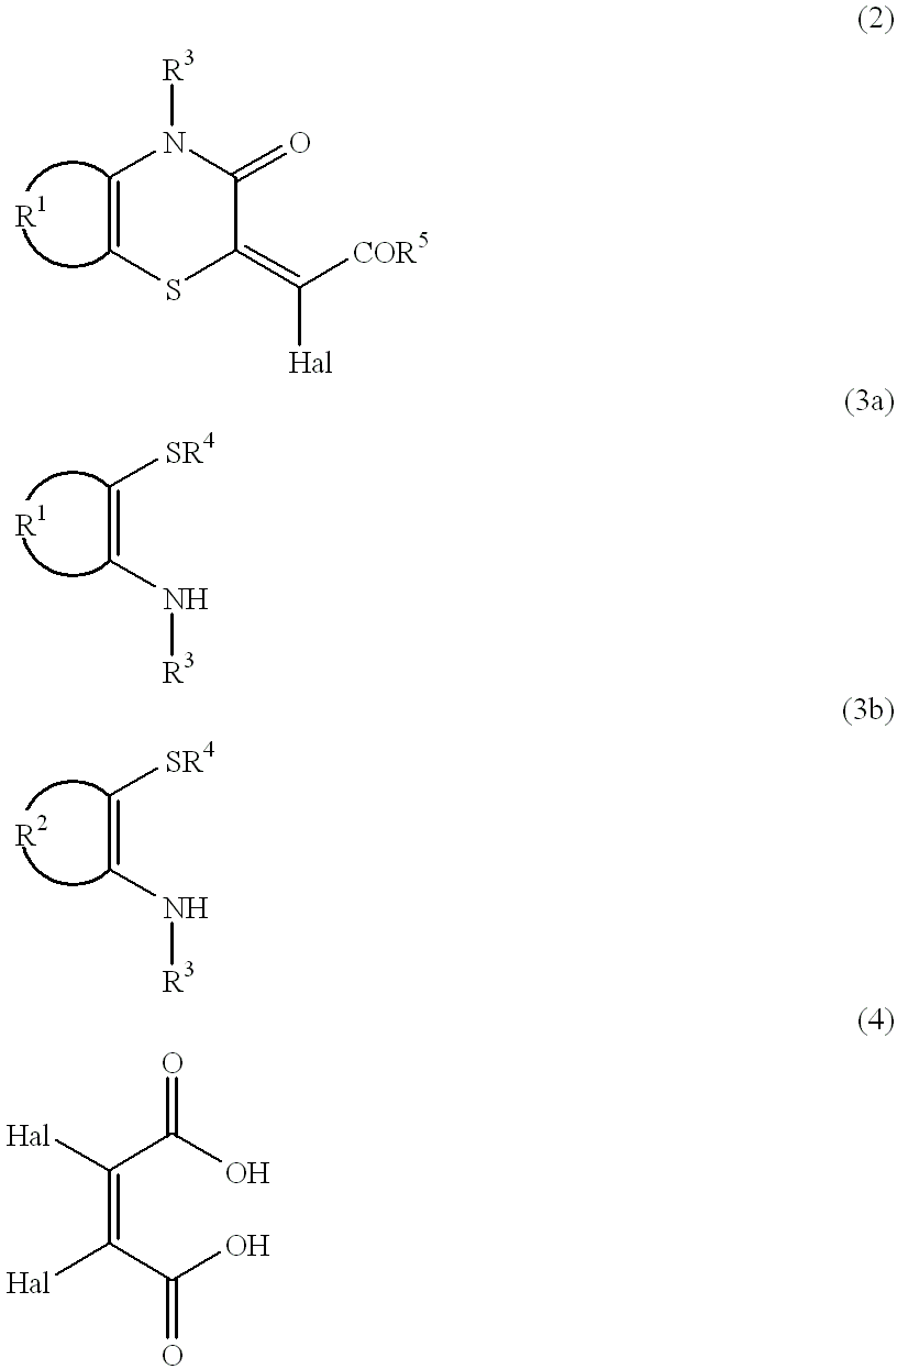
C1=CSC(=C([COR5])[Hal])C(=O)N1[R3].[R1].C(=CN[R3])[SR4].[R1].C(=CN[R3])[SR4].[R2].C(=C(C(O)=O)[Hal])(C(O)=O)[Hal]
